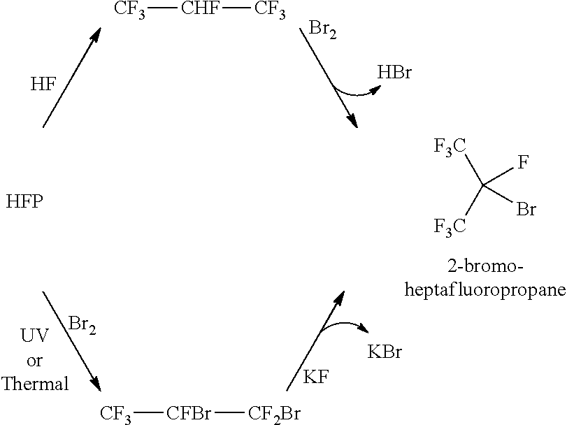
[CF3][CHF][CF3].[CF3][CFBr][CF2Br].[HFP].F.[Br2].[Br2].Br.[F3C]C([F3C])(F)Br.[KF].[KBr]
